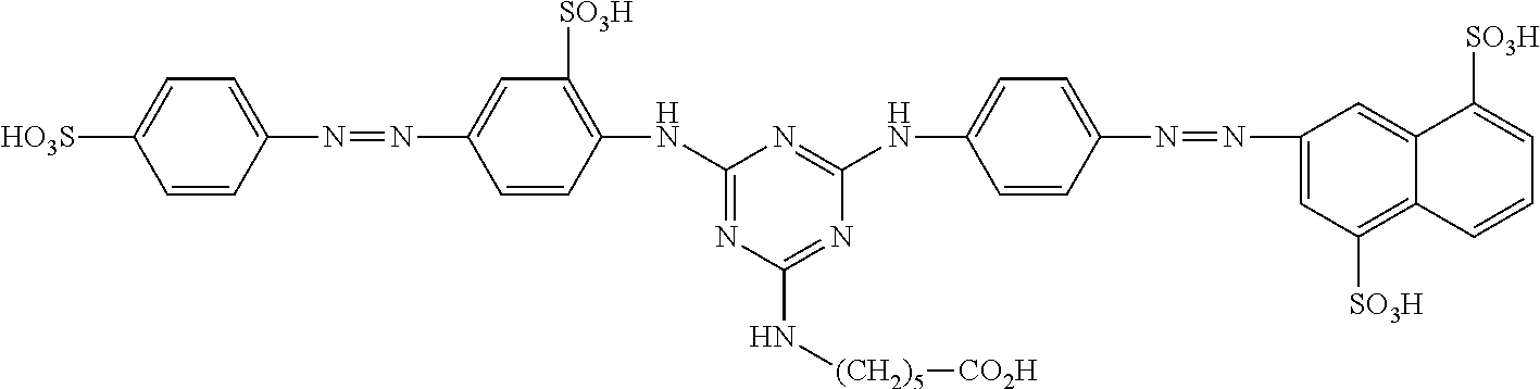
C1=CC(N=NC2=CC([SO3H])=C(NC3=NC(N[(CH2)5][CO2H])=NC(NC4=CC=C(N=NC5=CC([SO3H])=C6C(=C5)C([SO3H])=CC=C6)C=C4)=N3)C=C2)=CC=C1[HO3S]
